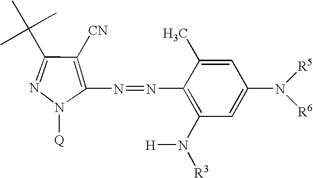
N1=C(C(C)(C)C)C([CN])=C(N=NC2=C(N([R3])[H])C=C(N([R5])[R6])C=C2C)N1[Q]
